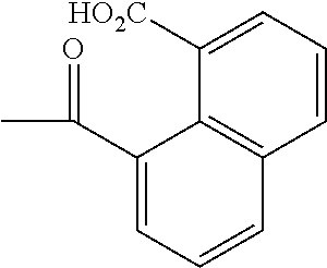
C(C1=CC=CC2=C1C([HO2C])=CC=C2)(C)=O
